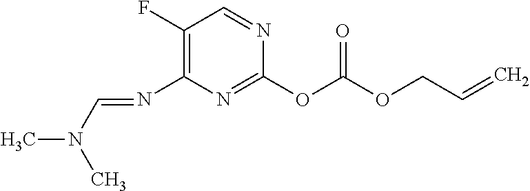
C(COC(OC1=NC(N=CN(C)C)=C(F)C=N1)=O)=C
